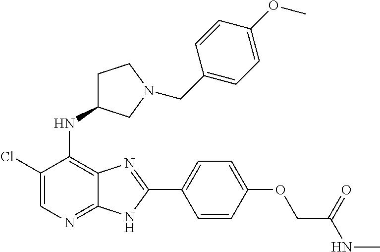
C1(Cl)=CN=C2C(=C1NC1CCN(CC3=CC=C(OC)C=C3)C1)N=C(C1=CC=C(OCC(NC)=O)C=C1)N2
